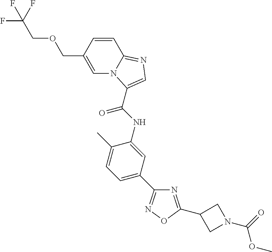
N1=C(C2CN(C(OC)=O)C2)ON=C1C1=CC=C(C)C(NC(=O)C2=CN=C3N2C=C(COCC(F)(F)F)C=C3)=C1
